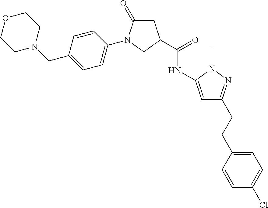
C1N(CC2=CC=C(N3C(=O)CC(C(NC4=CC(CCC5=CC=C(Cl)C=C5)=NN4C)=O)C3)C=C2)CCOC1
